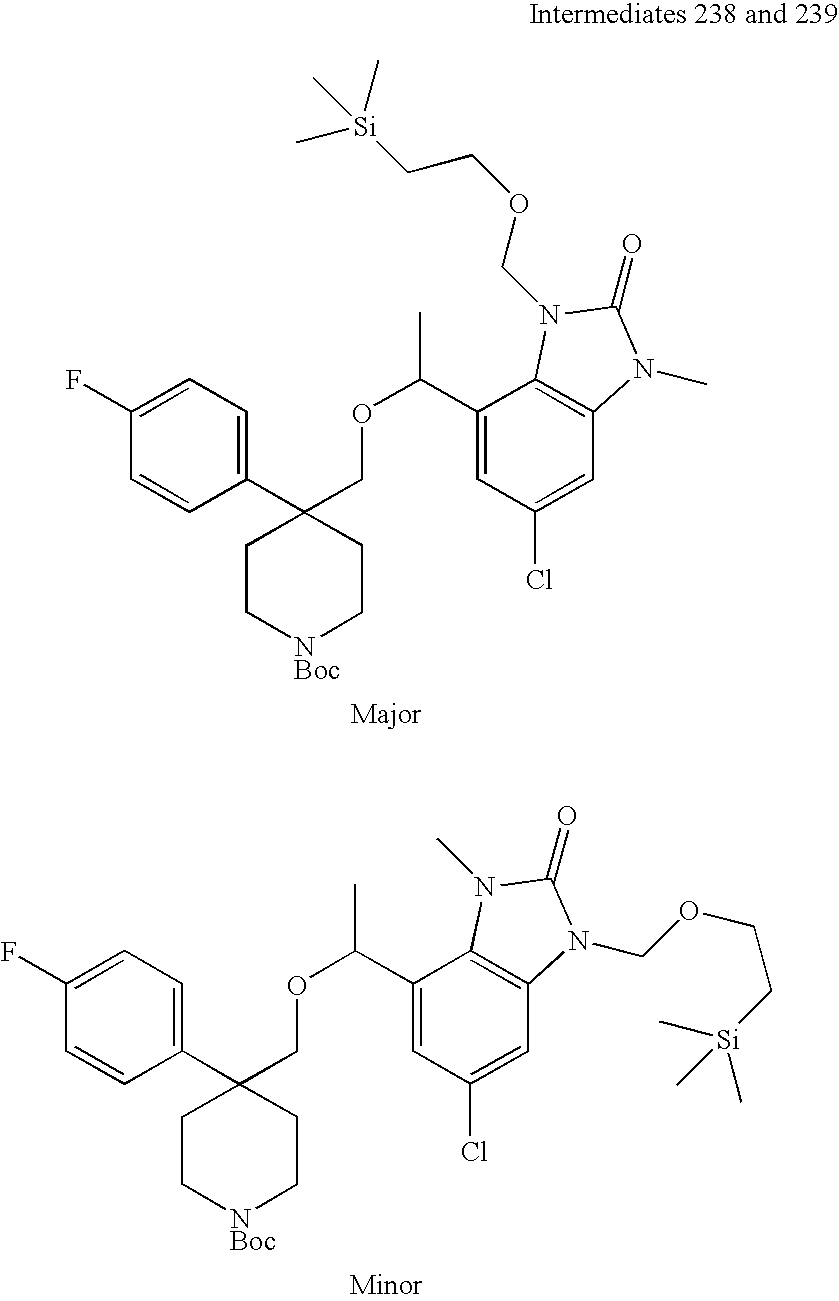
C1(C2(COC(C)C3=CC(Cl)=CC4=C3N(COCC[Si](C)(C)C)C(=O)N4C)CC[NBoc]CC2)=CC=C(F)C=C1.C1(C2(COC(C)C3=CC(Cl)=CC4=C3N(C)C(=O)N4COCC[Si](C)(C)C)CC[NBoc]CC2)=CC=C(F)C=C1
